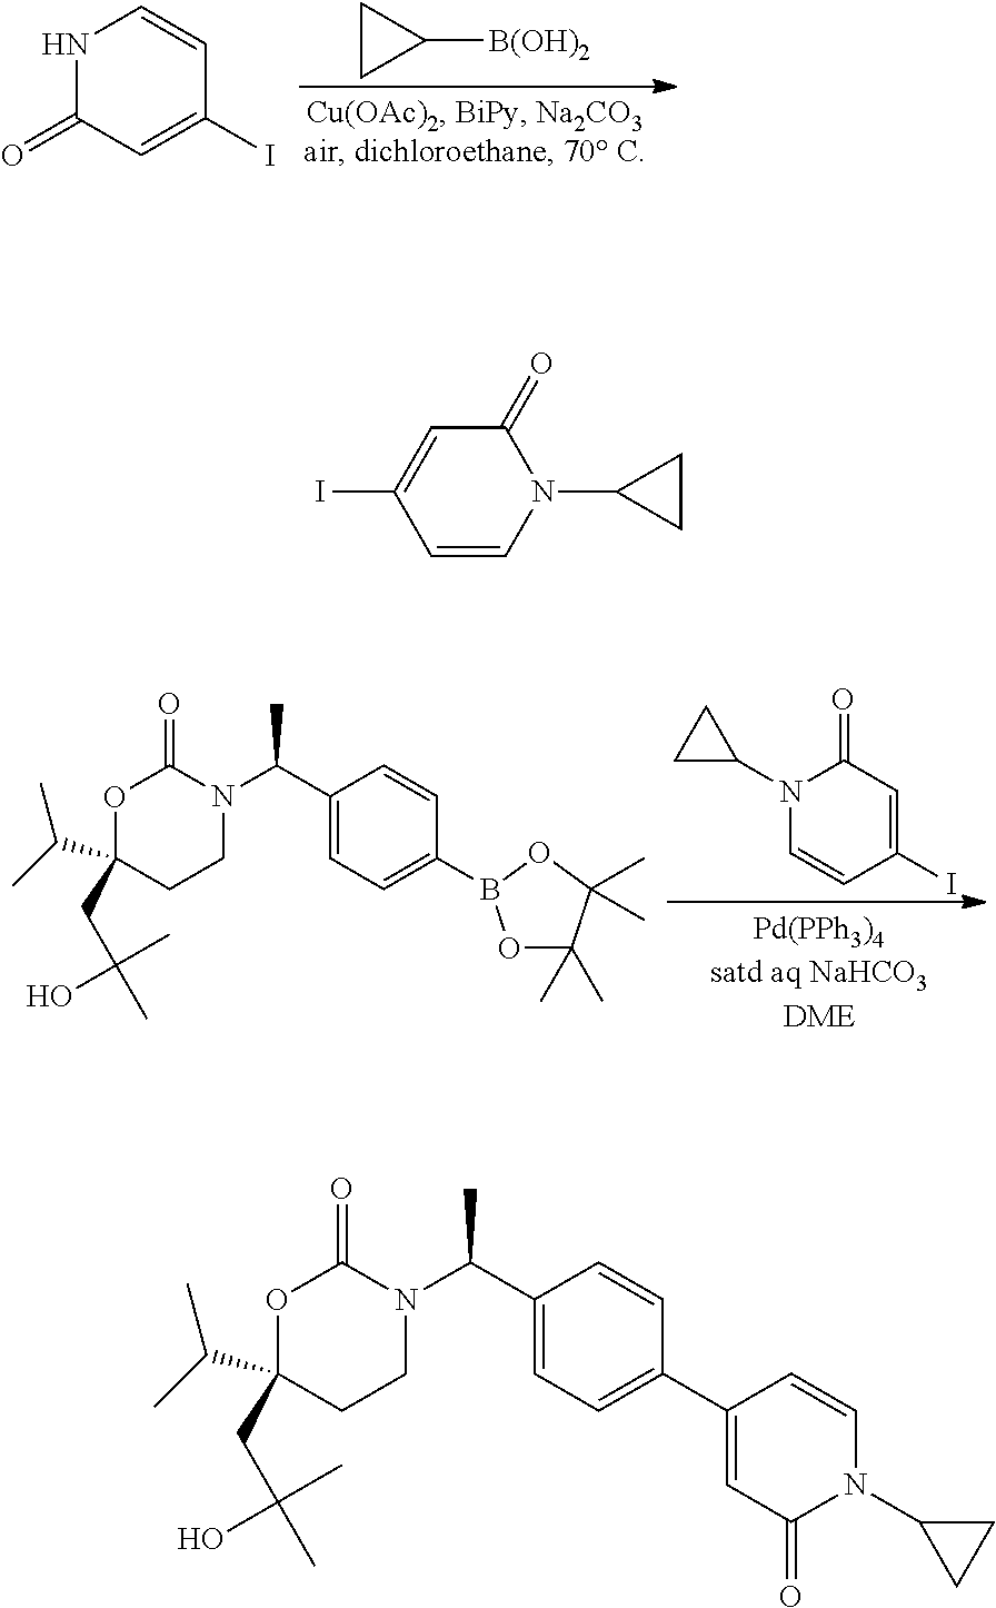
C1CC1[B(OH)2].N1C(=O)C=C(I)C=C1.N1(C2CC2)C=CC(I)=CC1=O.O1C(CC(C)(C)O)(C(C)C)CCN(C(C)C2=CC=C(B3OC(C)(C)C(C)(C)O3)C=C2)C1=O.C1=CN(C2CC2)C(=O)C=C1I.O1C(CC(C)(C)O)(C(C)C)CCN(C(C)C2=CC=C(C3=CC(=O)N(C4CC4)C=C3)C=C2)C1=O
